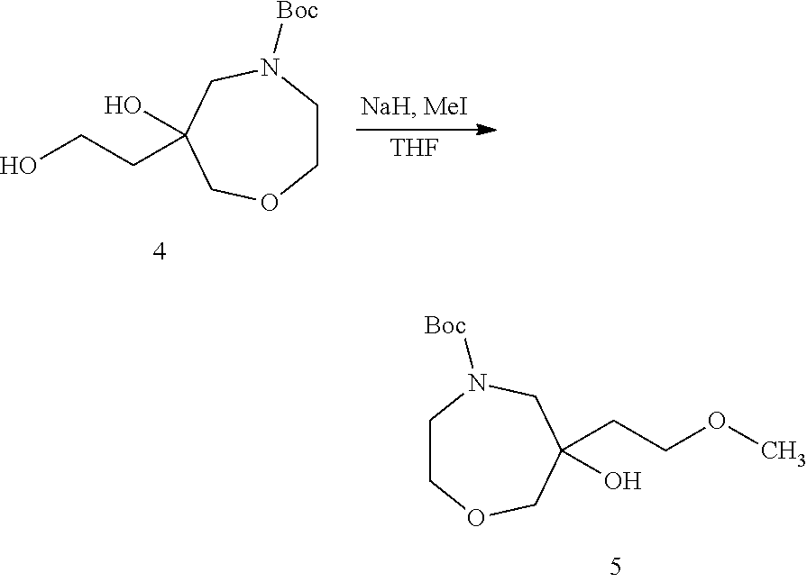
C1CN([Boc])CC(O)(CCO)CO1.[THF].C1CN([Boc])CC(CCOC)(O)CO1
